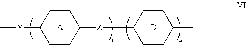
C[Y]C1CCC([Z]C2CCC(C)CC2)CC1.B.[A]
